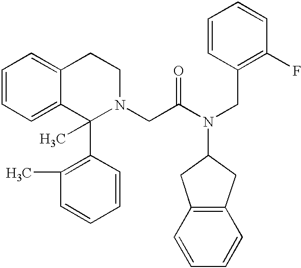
C1=CC=C2C(=C1)CCN(CC(N(CC1=C(F)C=CC=C1)C1CC3=C(C1)C=CC=C3)=O)C2(C1=C(C)C=CC=C1)C
